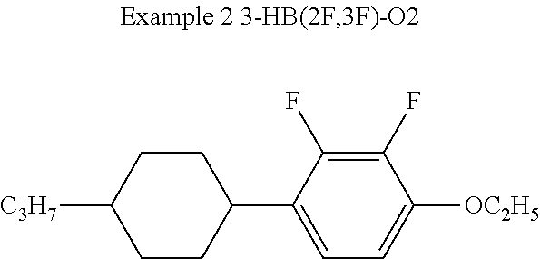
[C3H7]C1CCC(C2=CC=C([OC2H5])C(F)=C2F)CC1
